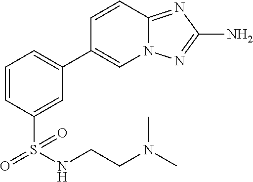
C1=CC(S(NCCN(C)C)(=O)=O)=CC(C2=CN3C(=NC(N)=N3)C=C2)=C1
